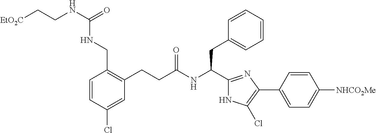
C1(Cl)=CC(CCC(NC(CC2=CC=CC=C2)C2=NC(C3=CC=C([NHCO2Me])C=C3)=C(Cl)N2)=O)=C(CNC(NCC[EtO2C])=O)C=C1
